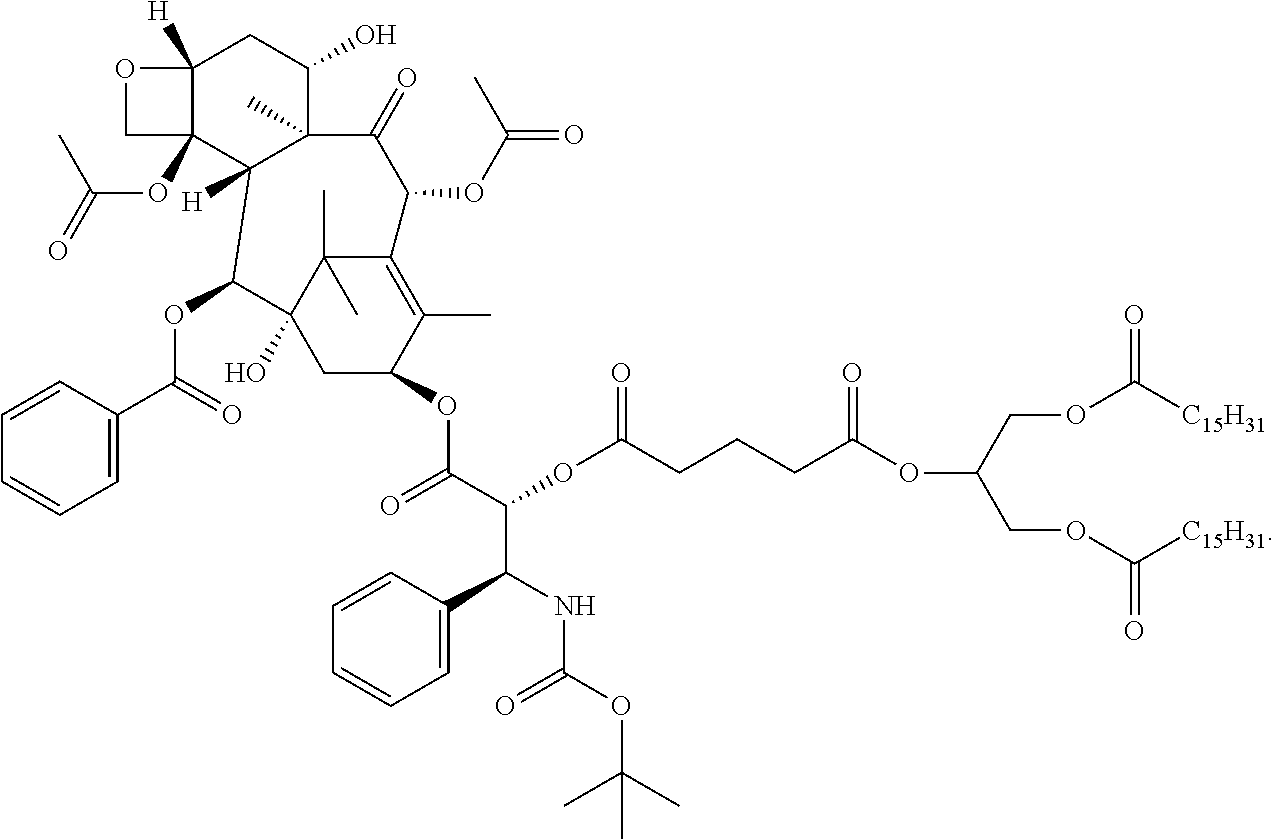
C1=CC(C(=O)OC2C3(O)CC(OC(=O)C(C(C4=CC=CC=C4)NC(=O)OC(C)(C)C)OC(CCCC(OC(COC(=O)[C15H31])COC(=O)[C15H31])=O)=O)C(C)=C(C3(C)C)C(OC(=O)C)C(=O)C3(C)C(O)CC4([H])C(OC(=O)C)(C23[H])CO4)=CC=C1
